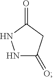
N1C(=O)CC(=O)N1
